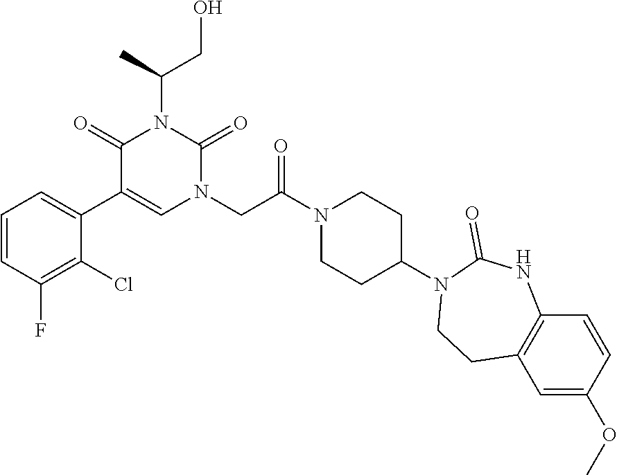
C1=CC(F)=C(Cl)C(C2=CN(CC(N3CCC(N4CCC5=C(NC4=O)C=CC(OC)=C5)CC3)=O)C(=O)N(C(CO)C)C2=O)=C1
